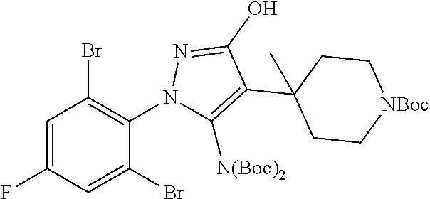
C1=C(F)C=C(Br)C(N2C([N(Boc)2])=C(C3(C)CC[NBoc]CC3)C(O)=N2)=C1Br
